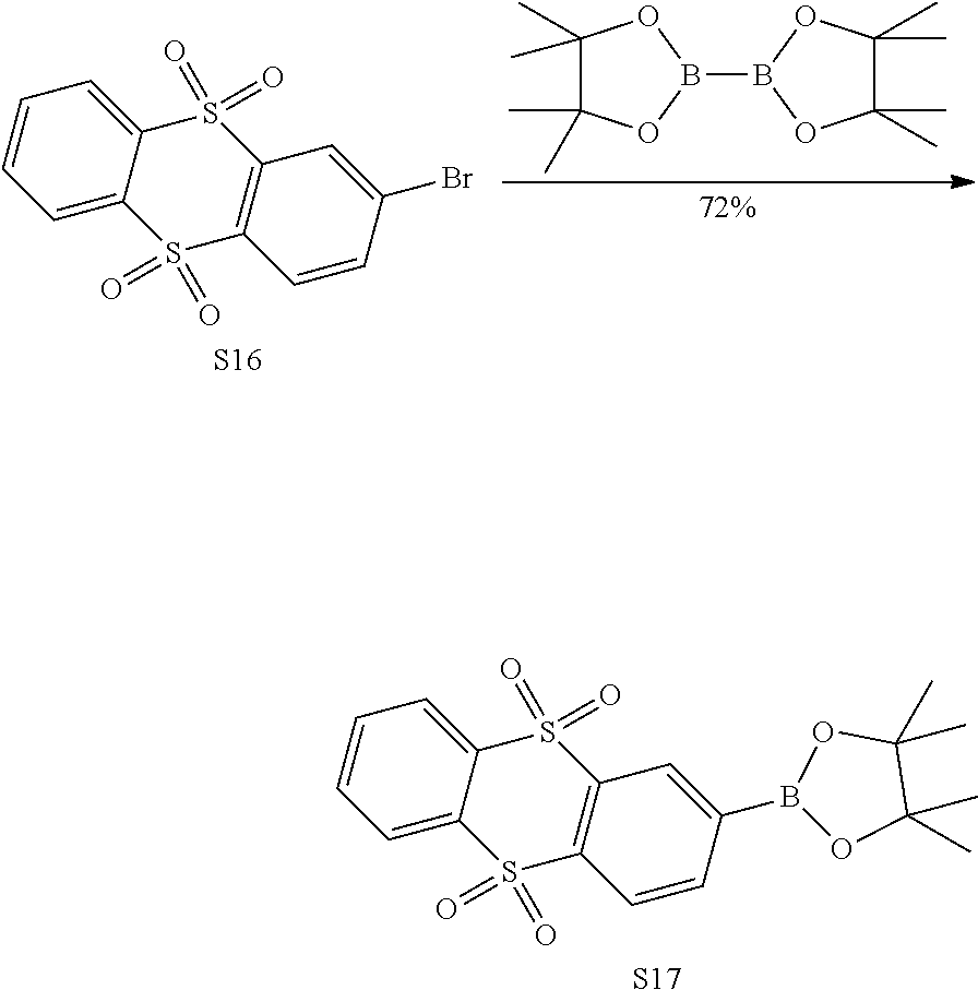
C1=C2C(=CC=C1)S(=O)(=O)C1=C(S2(=O)=O)C=CC(Br)=C1.[S16].C1(C)(C)C(C)(C)OB(B2OC(C)(C)C(C)(C)O2)O1.[S17].C1=C2C(=CC=C1)S(=O)(=O)C1=C(S2(=O)=O)C=CC(B2OC(C)(C)C(C)(C)O2)=C1
